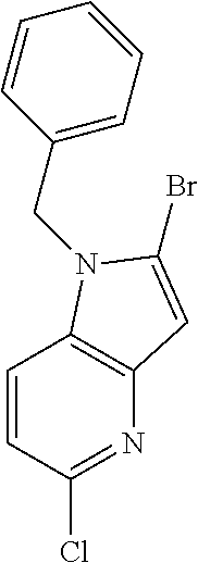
C1=CC(Cl)=NC2=C1N(CC1=CC=CC=C1)C(Br)=C2
